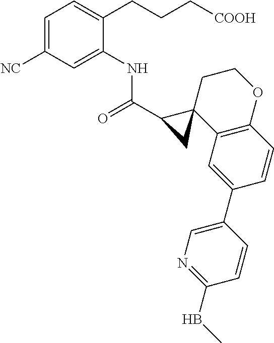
C1=C([NC])C=C(NC(C2CC23C2=C(OCC3)C=CC(C3=CN=C(BC)C=C3)=C2)=O)C(CCC[COOH])=C1
